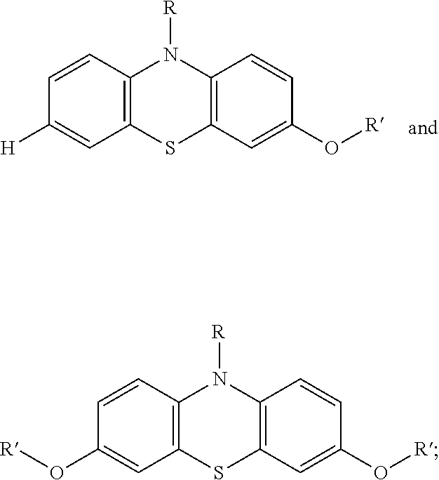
C1=CC2=C(C=C1[H])SC1=C(N2[R])C=CC(O[R])=C1.C1=CC2=C(C=C1O[R])SC1=C(N2[R])C=CC(O[R])=C1
